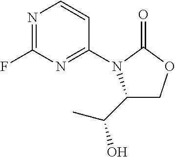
C1(N2C(C(C)O)COC2=O)=NC(F)=NC=C1
